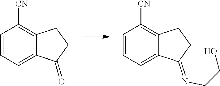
C12=CC=CC([CN])=C1CCC2=O.C12=CC=CC([CN])=C1CCC2=NCCO
